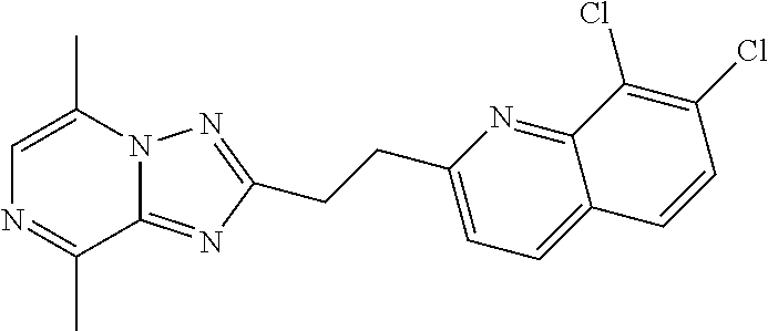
C1=C(C)N2C(=NC(CCC3=CC=C4C(=N3)C(Cl)=C(Cl)C=C4)=N2)C(C)=N1
